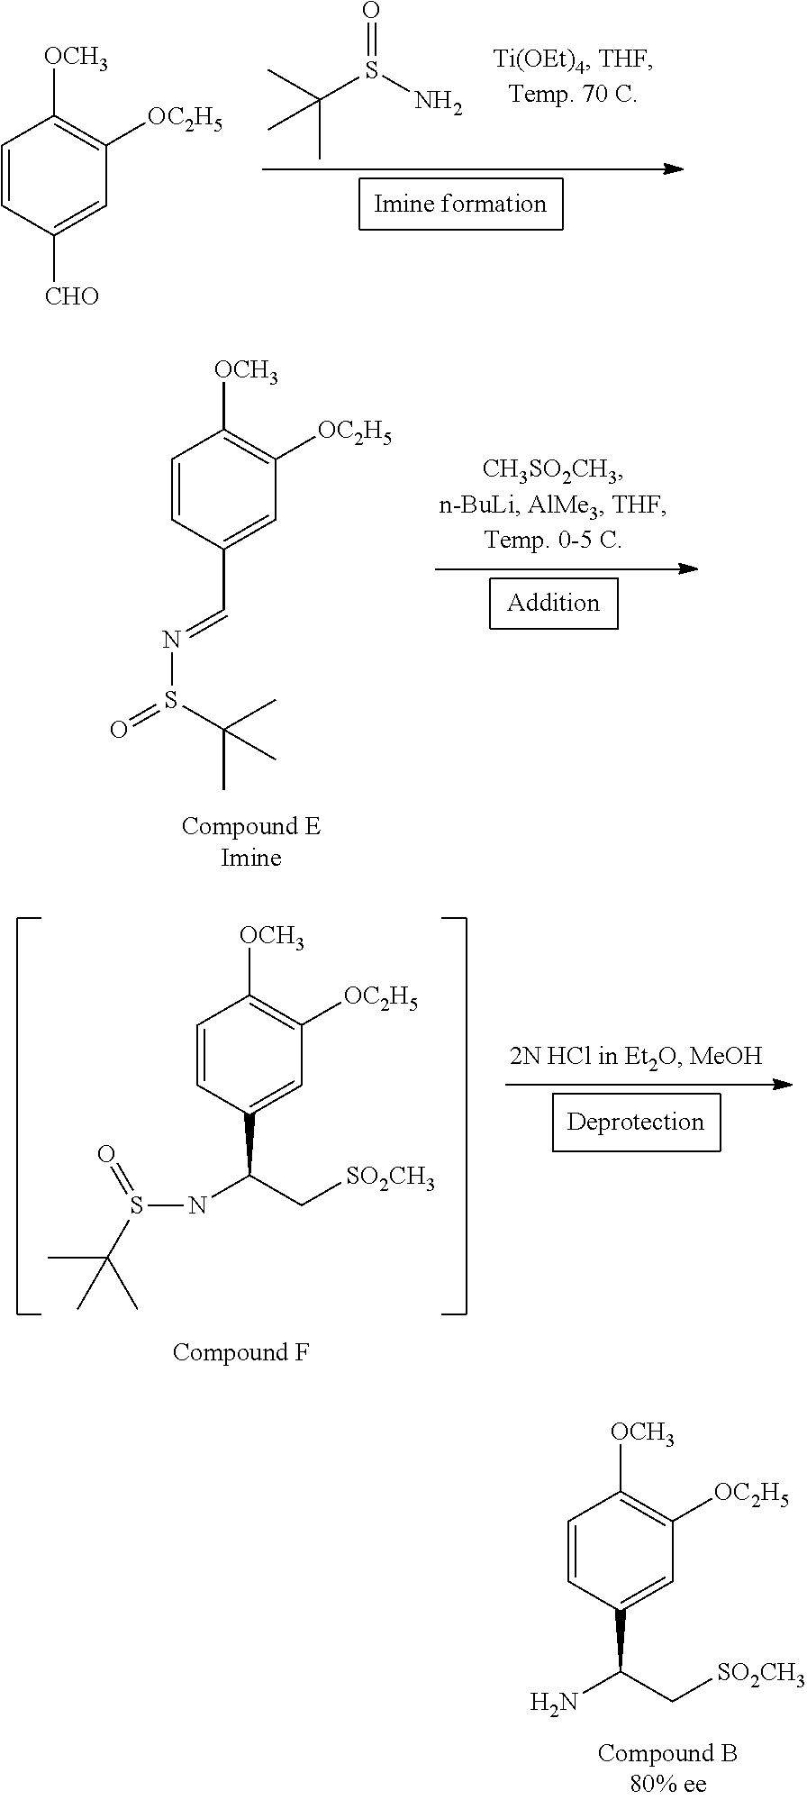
C(S(N)=O)(C)(C)C.C1=CC([CHO])=CC([OC2H5])=C1[OCH3].C1=CC(C=NS(=O)C(C)(C)C)=CC([OC2H5])=C1[OCH3].C1=CC(C(C[SO2CH3])NS(C(C)(C)C)=O)=CC([OC2H5])=C1[OCH3].C1=CC(C(C[SO2CH3])N)=CC([OC2H5])=C1[OCH3]
